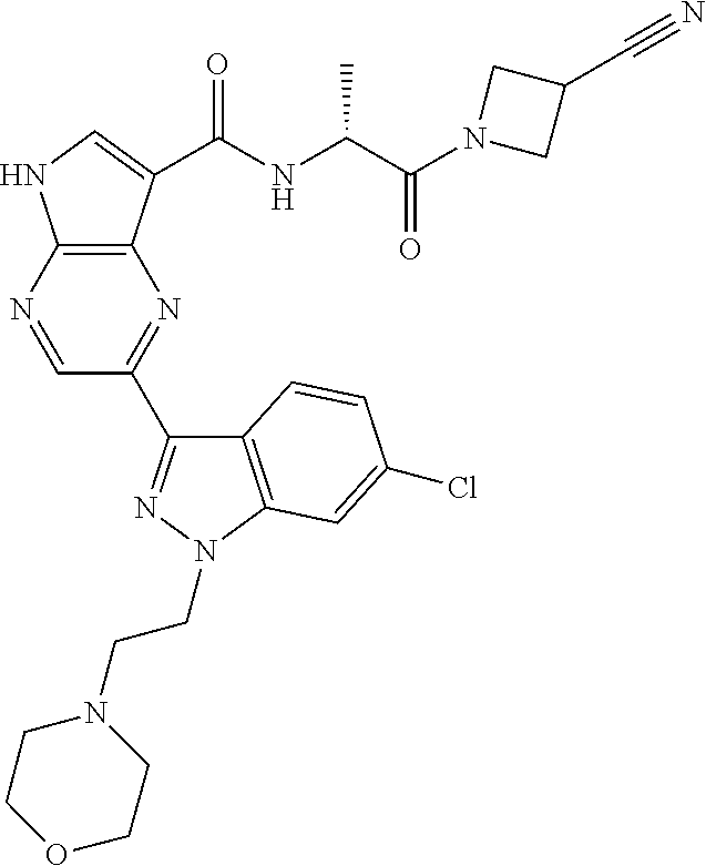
N1=CC(C2=NN(CCN3CCOCC3)C3=C2C=CC(Cl)=C3)=NC2=C1NC=C2C(NC(C(N1CC(C#N)C1)=O)C)=O
